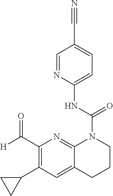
C1=C(NC(N2C3=NC(C([H])=O)=C(C4CC4)C=C3CCC2)=O)N=CC(C#N)=C1
